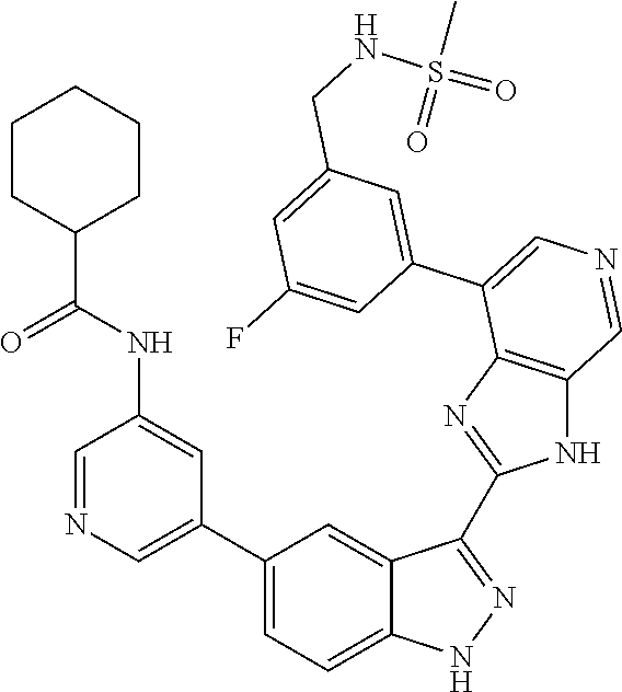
C1(C2=CN=CC(NC(C3CCCCC3)=O)=C2)=CC=C2C(=C1)C(C1=NC3=C(N1)C=NC=C3C1=CC(CNS(=O)(C)=O)=CC(F)=C1)=NN2
